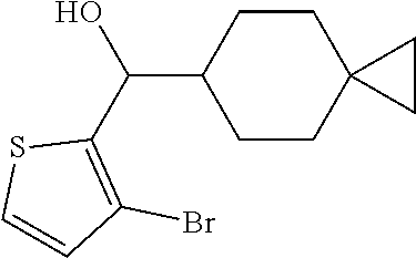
C1CC(C(C2=C(Br)C=CS2)O)CCC12CC2
